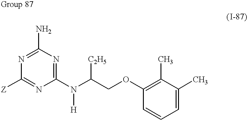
N1=C(N)N=C(N(C(COC2=C(C)C(C)=CC=C2)[C2H5])[H])N=C1[Z]
